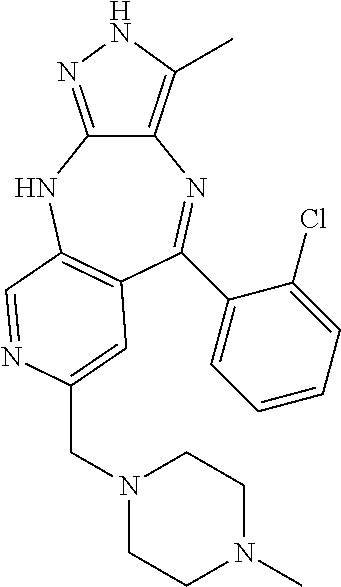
C12=C(C)NN=C1NC1=C(C=C(CN3CCN(C)CC3)N=C1)C(C1=CC=CC=C1Cl)=N2
